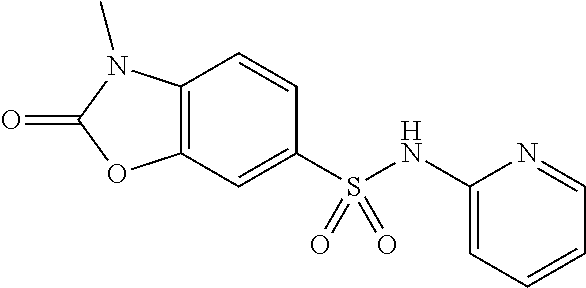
C1=CC2=C(C=C1S(NC1=CC=CC=N1)(=O)=O)OC(=O)N2C
